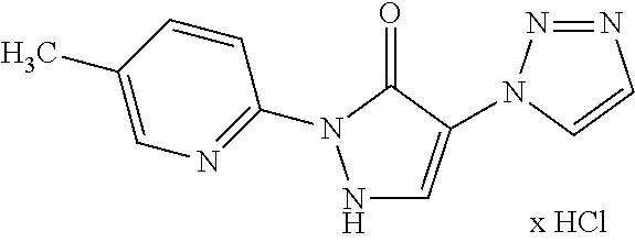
N1C=C(N2N=NC=C2)C(=O)N1C1=NC=C(C)C=C1
